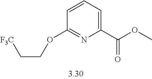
C1(C(OC)=O)=CC=CC(OCC[F3C])=N1
